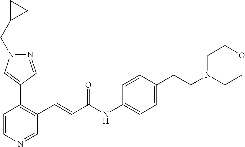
C1=CN=CC(C=CC(=O)NC2=CC=C(CCN3CCOCC3)C=C2)=C1C1=CN(CC2CC2)N=C1
